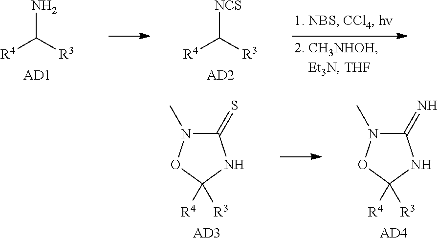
NC([R3])[R4].[AD1].[NCS]C([R3])[R4].[AD2].C1(=S)N(C)OC([R4])([R3])N1.[AD3].C1(=N)N(C)OC([R4])([R3])N1.[AD4]
